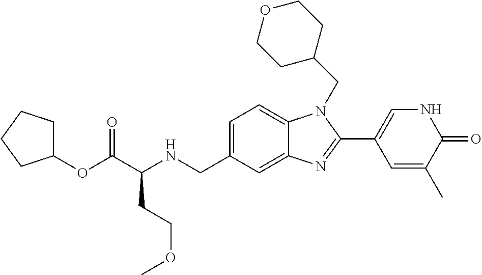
C1=C(CNC(C(OC2CCCC2)=O)CCOC)C=C2C(=C1)N(CC1CCOCC1)C(C1=CNC(=O)C(C)=C1)=N2
